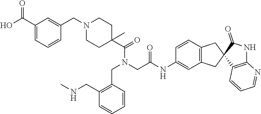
C1(CN2CCC(C(N(CC(=O)NC3=CC4=C(C=C3)CC3(C4)C4=C(NC3=O)N=CC=C4)CC3=C(CNC)C=CC=C3)=O)(C)CC2)=CC(C(O)=O)=CC=C1
